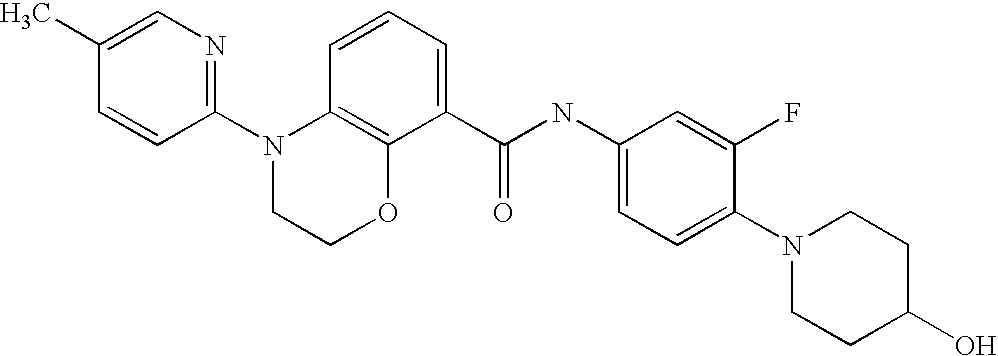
C1(N2CCOC3=C2C=CC=C3C(NC2=CC=C(N3CCC(O)CC3)C(F)=C2)=O)=NC=C(C)C=C1
